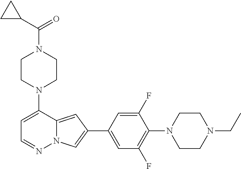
N1(C2=CC=NN3C2=CC(C2=CC(F)=C(N4CCN(CC)CC4)C(F)=C2)=C3)CCN(C(C2CC2)=O)CC1
